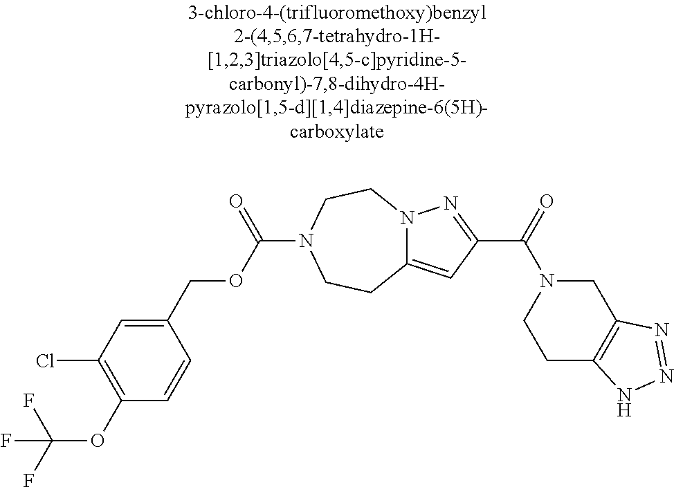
C1(OC(F)(F)F)=C(Cl)C=C(COC(=O)N2CCN3C(=CC(C(N4CCC5=C(C4)N=NN5)=O)=N3)CC2)C=C1
